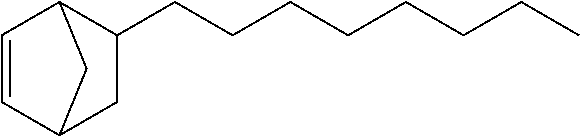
C1=CC2CC1CC2CCCCCCCC
